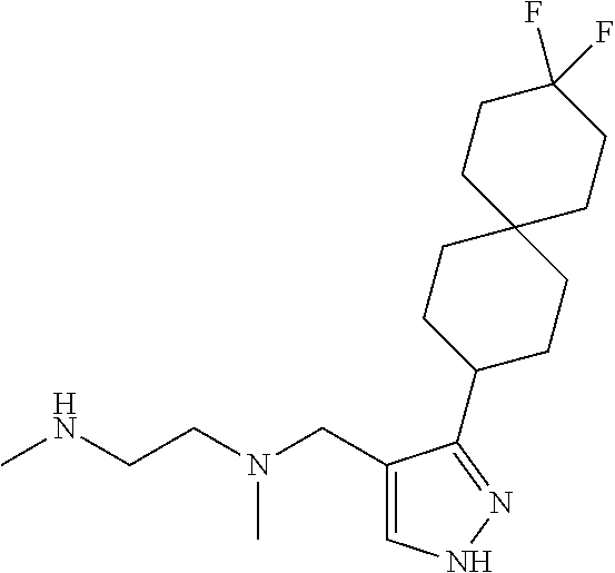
CNCCN(CC1=CNN=C1C1CCC2(CC1)CCC(F)(F)CC2)C
